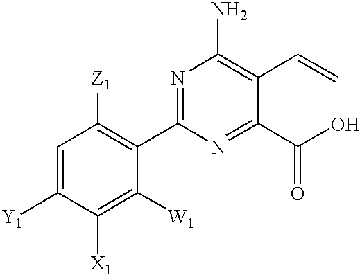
C1=C([Y1])C([X1])=C([W1])C(C2=NC(N)=C(C=C)C(C(O)=O)=N2)=C1[Z1]
